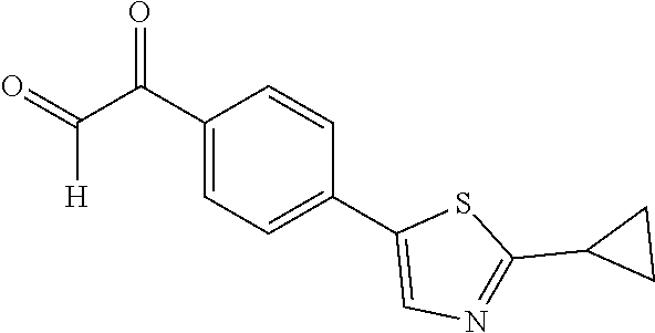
C1(C(C(=O)[H])=O)=CC=C(C2=CN=C(C3CC3)S2)C=C1
